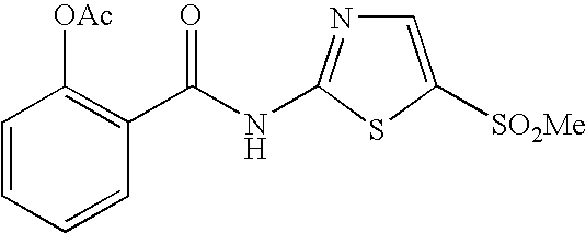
C1=CC=CC(C(NC2=NC=C([SO2Me])S2)=O)=C1[OAc]
